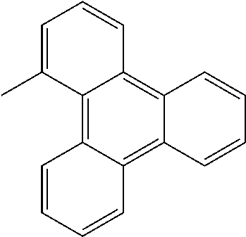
C1=CC=C(C)C2=C3C(=C4C(=C12)C=CC=C4)C=CC=C3
